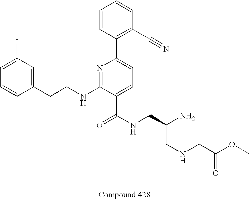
C1=CC(CCNC2=NC(C3=C(C#N)C=CC=C3)=CC=C2C(NCC(CNCC(OC)=O)N)=O)=CC(F)=C1
